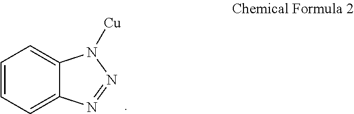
C1=CC=C2C(=C1)N([Cu])N=N2
